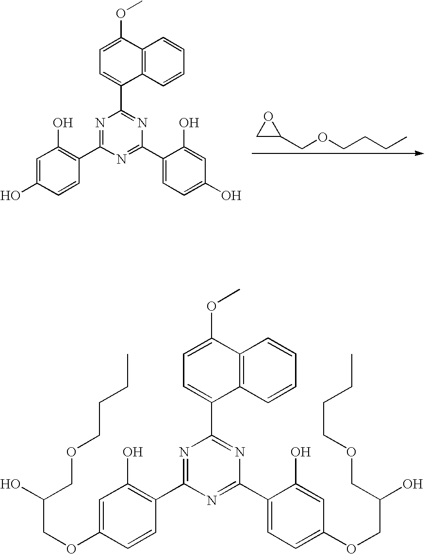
C1C(COCCCC)O1.C1=C(OC)C2=C(C(C3=NC(C4=CC=C(O)C=C4O)=NC(C4=C(O)C=C(O)C=C4)=N3)=C1)C=CC=C2.C1=C(OC)C2=C(C(C3=NC(C4=CC=C(OCC(COCCCC)O)C=C4O)=NC(C4=C(O)C=C(OCC(COCCCC)O)C=C4)=N3)=C1)C=CC=C2
